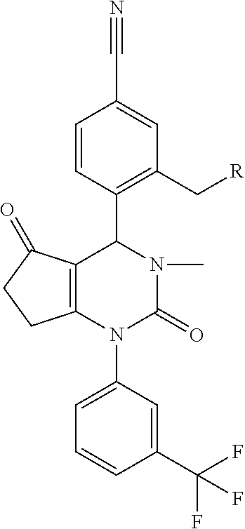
C1(C(F)(F)F)=CC(N2C(=O)N(C)C(C3=C(C[R])C=C(C#N)C=C3)C3=C2CCC3=O)=CC=C1
